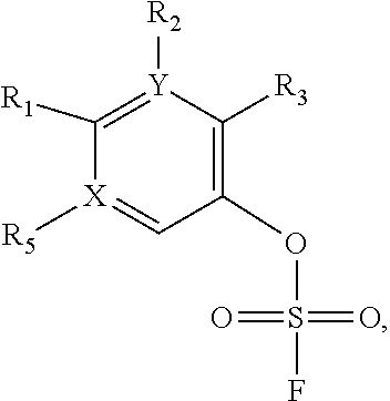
[X]1([R5])=CC(OS(F)(=O)=O)=C([R3])[Y]([R2])=C1[R1]
